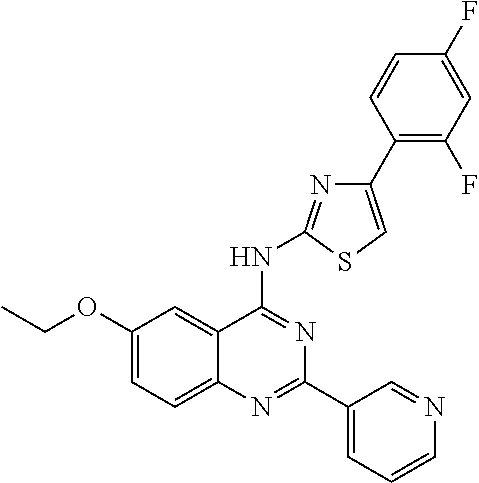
C1(OCC)=CC=C2C(=C1)C(NC1=NC(C3=C(F)C=C(F)C=C3)=CS1)=NC(C1=CC=CN=C1)=N2
